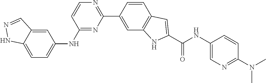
C1(NC2=CC=C3C(=C2)C=NN3)=NC(C2=CC3=C(C=C2)C=C(C(NC2=CN=C(N(C)C)C=C2)=O)N3)=NC=C1
